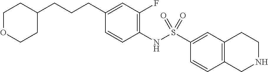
C1(NS(C2=CC3=C(C=C2)CNCC3)(=O)=O)=C(F)C=C(CCCC2CCOCC2)C=C1
